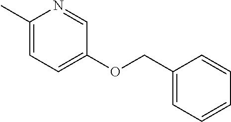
C1(C)=CC=C(OCC2=CC=CC=C2)C=N1
